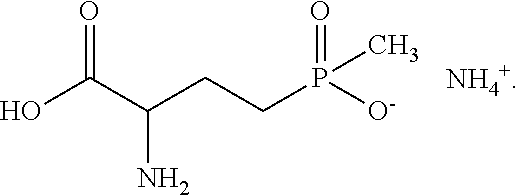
O=C(C(CCP([O-])(=O)C)N)O
